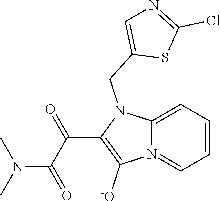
[N+]12=CC=CC=C1N(CC1=CN=C(Cl)S1)C(C(C(=O)N(C)C)=O)=C2[-O]
